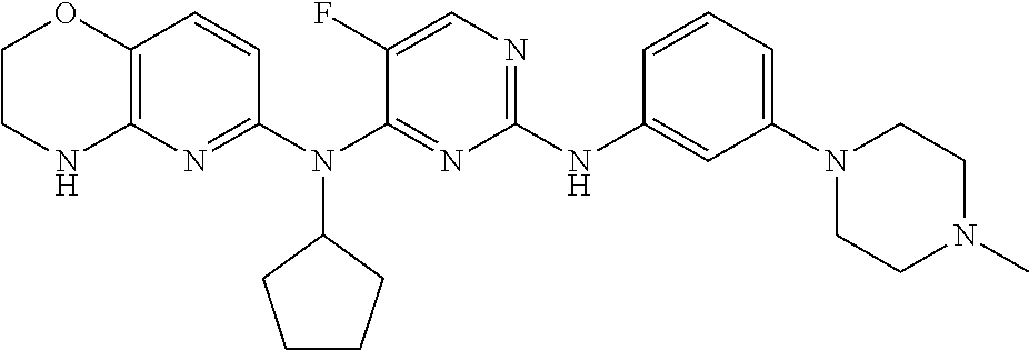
C1(NC2=CC(N3CCN(C)CC3)=CC=C2)=NC=C(F)C(N(C2=NC3=C(C=C2)OCCN3)C2CCCC2)=N1
